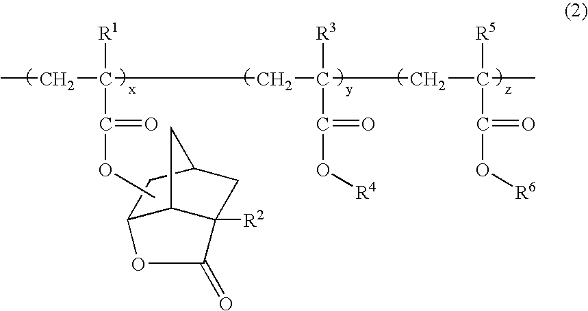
CCC(CC(CC(C)([R5])C(O[R6])=O)([R3])C(O[R4])=O)([R1])C(OC)=O.C12C3C([R2])(CC(C3)C1)C(=O)O2
